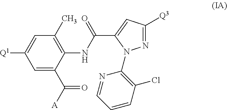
C1=C(C([A])=O)C(NC(=O)C2=CC([Q3])=NN2C2=C(Cl)C=CC=N2)=C(C)C=C1[Q1]
